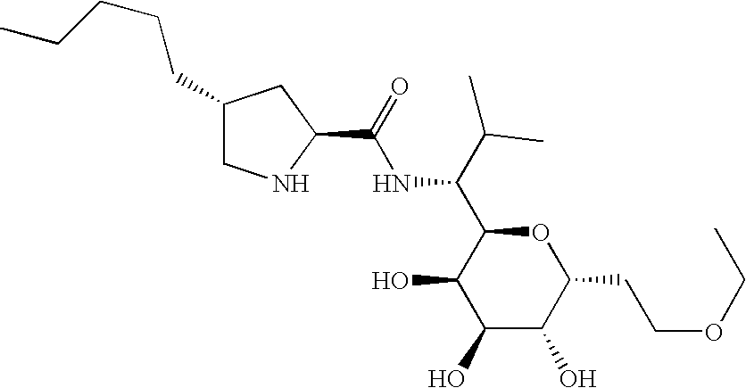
C1(O)C(O)C(CCOCC)OC(C(C(C)C)NC(=O)C2CC(CCCCC)CN2)C1O
